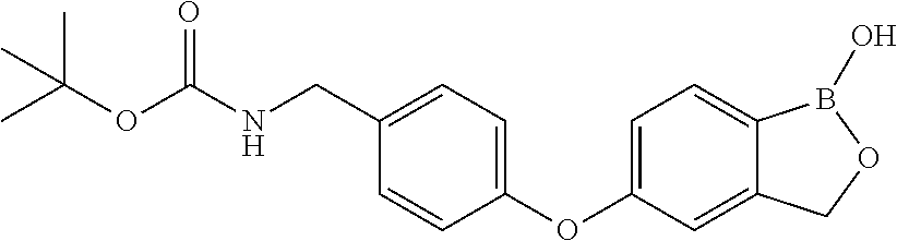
O(C(NCC1=CC=C(OC2=CC=C3C(=C2)COB3O)C=C1)=O)C(C)(C)C
